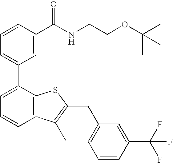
C1=CC(C(NCCOC(C)(C)C)=O)=CC(C2=CC=CC3=C2SC(CC2=CC=CC(C(F)(F)F)=C2)=C3C)=C1
